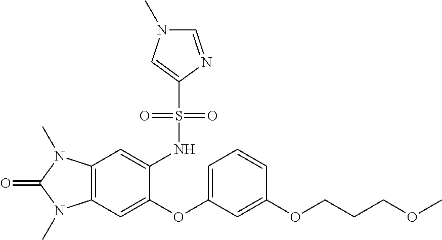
C12=C(C=C(OC3=CC=CC(OCCCOC)=C3)C(NS(C3=CN(C)C=N3)(=O)=O)=C1)N(C)C(=O)N2C
